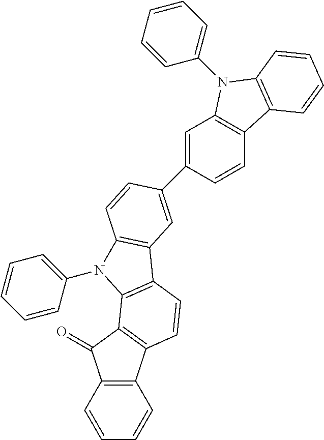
C12=C(C=CC=C1)C(=O)C1=C2C=CC2=C1N(C1=CC=CC=C1)C1=C2C=C(C2=CC3=C(C=C2)C2=C(C=CC=C2)N3C2=CC=CC=C2)C=C1
